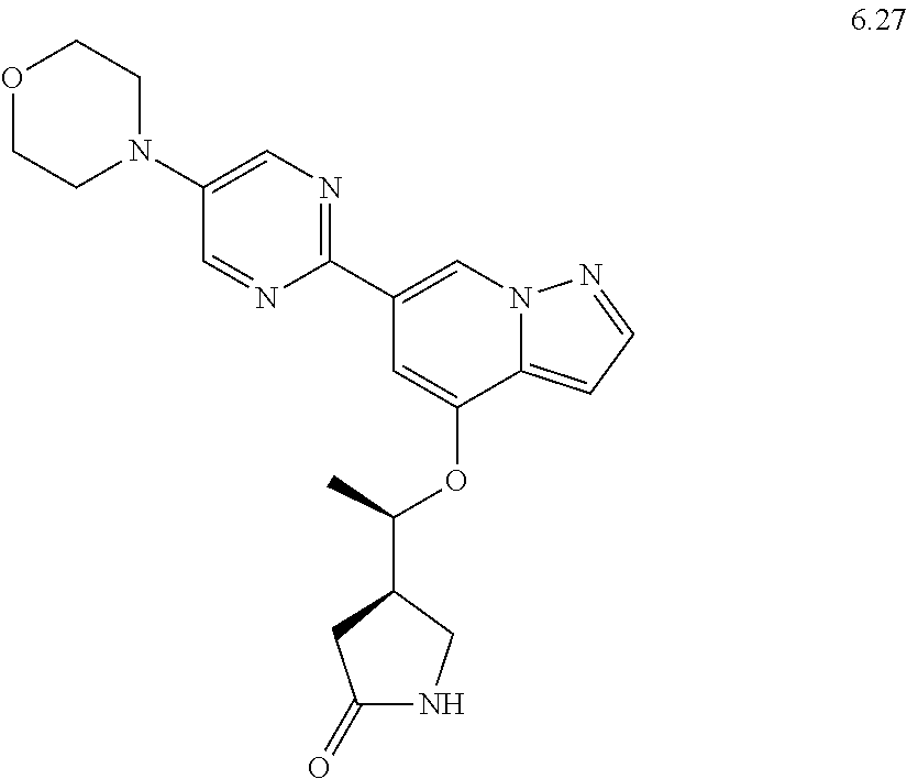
C1(C2=NC=C(N3CCOCC3)C=N2)=CN2C(=CC=N2)C(OC(C2CC(=O)NC2)C)=C1
